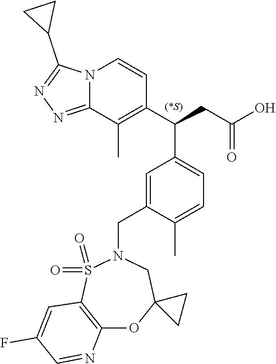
C1(C(CC(O)=O)C2=CC=C(C)C(CN3S(=O)(=O)C4=C(OC5(C3)CC5)N=CC(F)=C4)=C2)=C(C)C2=NN=C(C3CC3)N2C=C1
